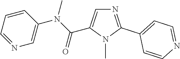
N1=C(C2=CC=NC=C2)N(C)C(C(N(C2=CN=CC=C2)C)=O)=C1
